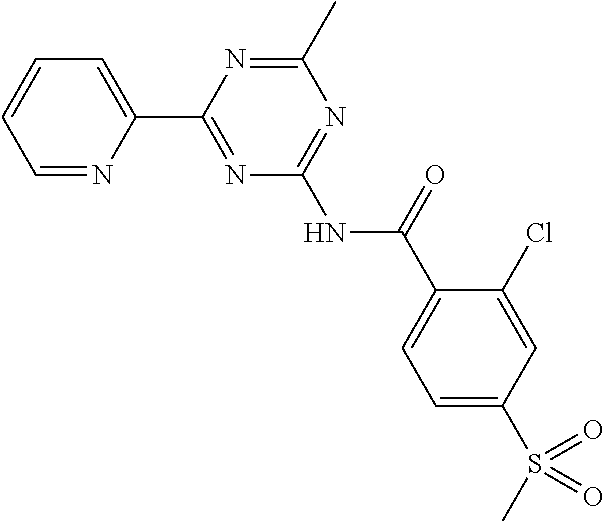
C1=C(C2=NC(NC(C3=CC=C(S(C)(=O)=O)C=C3Cl)=O)=NC(C)=N2)N=CC=C1
